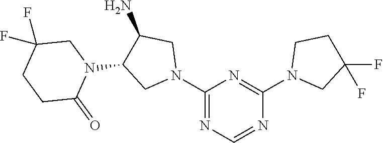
C1(N2CC(N)C(N3CC(F)(F)CCC3=O)C2)=NC=NC(N2CC(F)(F)CC2)=N1
